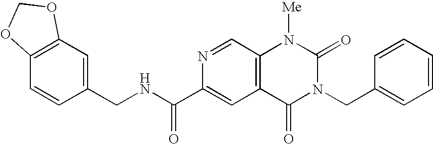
C1(CNC(C2=CC3=C(C=N2)N([Me])C(=O)N(CC2=CC=CC=C2)C3=O)=O)=CC2=C(C=C1)OCO2
